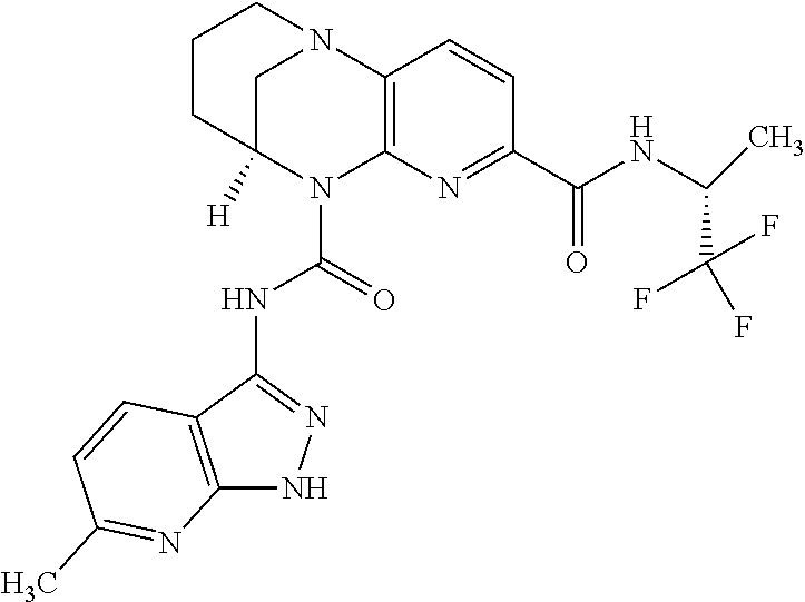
C1CC2([H])CN(C1)C1=C(N2C(=O)NC2=NNC3=C2C=CC(C)=N3)N=C(C(=O)NC(C)C(F)(F)F)C=C1
